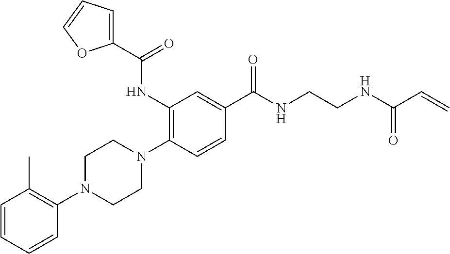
C1=CC=CC(N2CCN(C3=C(NC(C4=CC=CO4)=O)C=C(C(NCCNC(=O)C=C)=O)C=C3)CC2)=C1C
